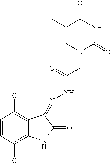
C1=CC(Cl)=C2C(=C1Cl)C(=NNC(=O)CN1C(=O)NC(=O)C(C)=C1)C(=O)N2
